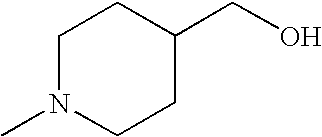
C1N(C)CCC(CO)C1
